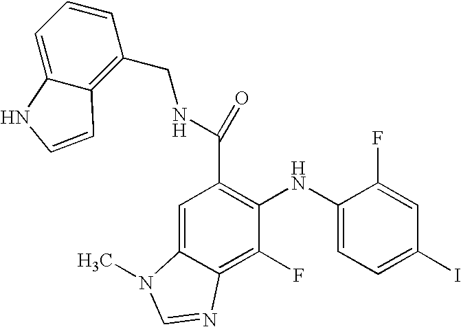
C(C1=C(NC2=CC=C(I)C=C2F)C(F)=C2C(=C1)N(C)C=N2)(NCC1=C2C(=CC=C1)NC=C2)=O
